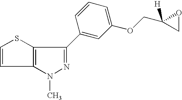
N1(C)N=C(C2=CC(OCC3([H])CO3)=CC=C2)C2=C1C=CS2
